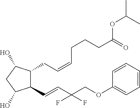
C1(C=CC(COC2=CC=CC=C2)(F)F)C(CC=CCCCC(=O)OC(C)C)C(O)CC1O
